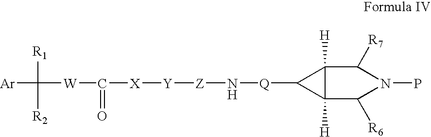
[Ar]C([R1])([W]C(=O)[X][Y][Z]N[Q]C1C2([H])C1([H])C([R7])N(P)C2[R6])[R2]
